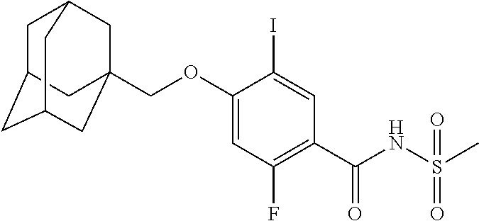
C1C2CC3CC(COC4=CC(F)=C(C(=O)NS(C)(=O)=O)C=C4I)(CC1C3)C2
